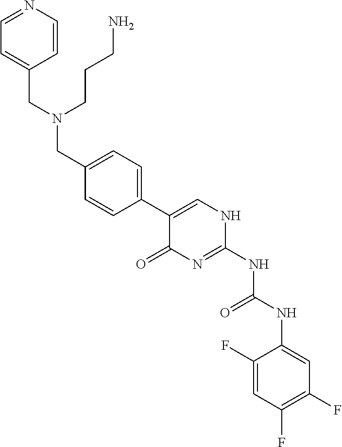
C1(F)=CC(F)=C(F)C=C1NC(NC1=NC(=O)C(C2=CC=C(CN(CC3=CC=NC=C3)CCCN)C=C2)=CN1)=O
